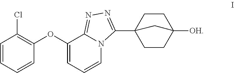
C1=CC=CC(OC2=CC=CN3C2=NN=C3C23CCC([OH])(CC2)C3)=C1Cl
